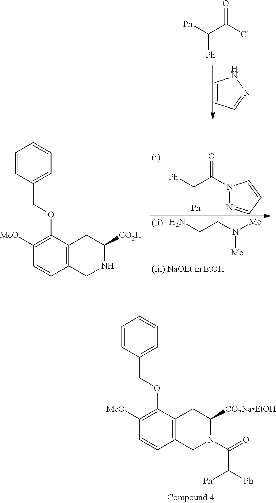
C1=CC(COC2=C([MeO])C=CC3=C2CC([CO2NaEtOH])N(C(=O)C([Ph])[Ph])C3)=CC=C1.C1=CC=NN1.[Ph]C(C(Cl)=O)[Ph].C1=CC(COC2=C([MeO])C=CC3=C2CC([CO2H])NC3)=CC=C1.[Ph]C(C(=O)N1N=CC=C1)[Ph].NCCN([Me])[Me]
